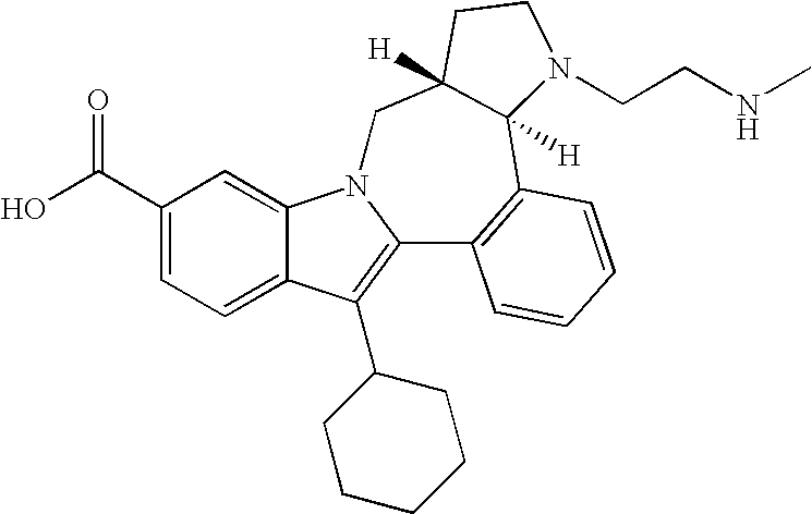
C1(C(O)=O)=CC=C2C(=C1)N1C(=C2C2CCCCC2)C2=C(C3([H])C([H])(C1)CCN3CCNC)C=CC=C2
